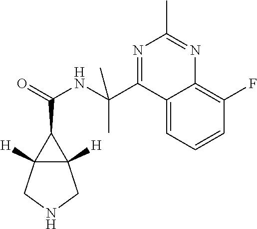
C12([H])C([H])(C1C(=O)NC(C1=NC(C)=NC3=C(F)C=CC=C13)(C)C)CNC2
